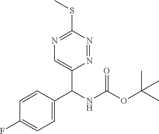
N1=C(SC)N=NC(C(NC(OC(C)(C)C)=O)C2=CC=C(F)C=C2)=C1
